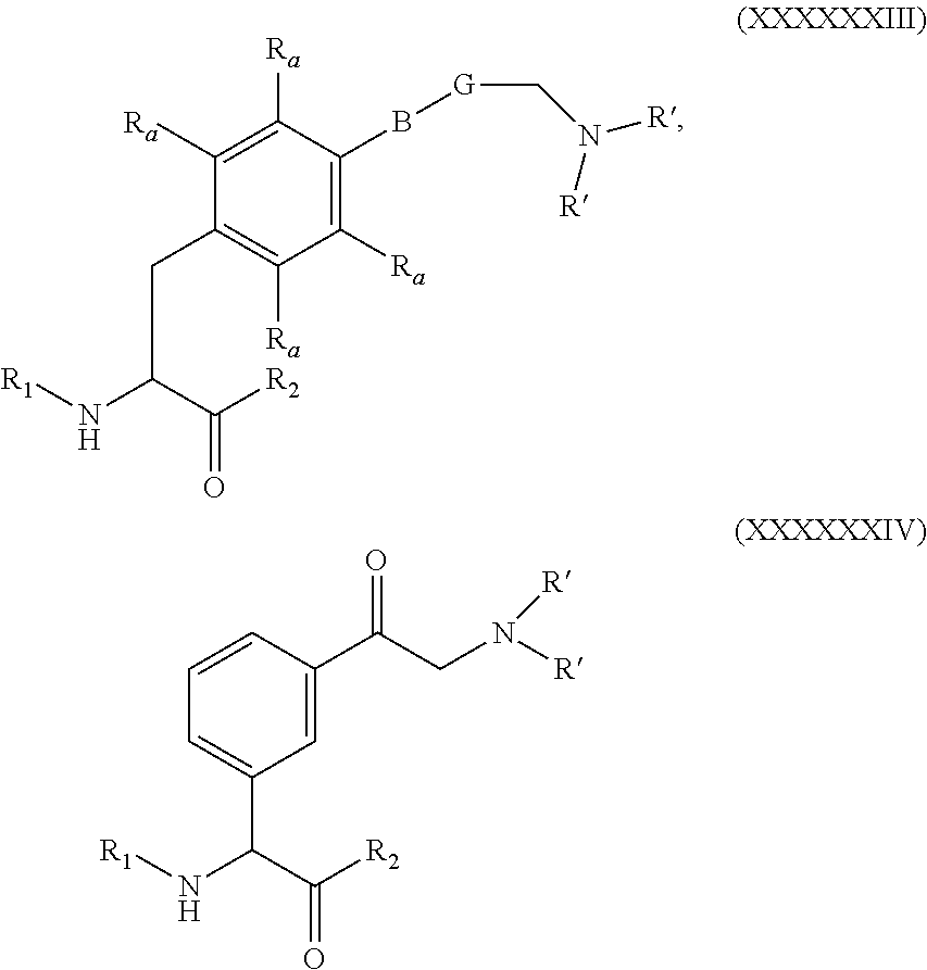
C1([Ra])=C(B[G]CN([R])[R])C([Ra])=C([Ra])C(CC(N[R1])C([R2])=O)=C1[Ra].C1=C(C(=O)CN([R])[R])C=CC=C1C(N[R1])C([R2])=O
